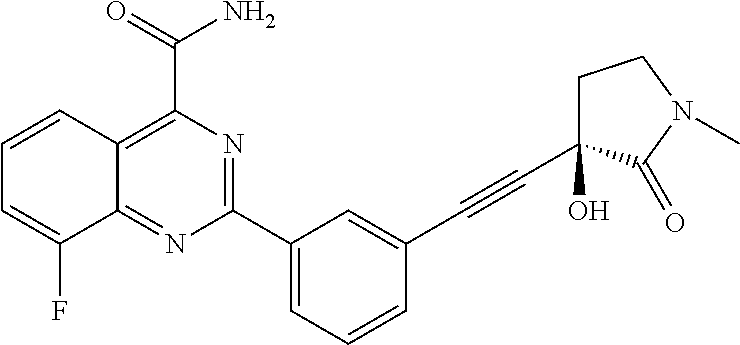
C12=C(C(=O)N)N=C(C3=CC=CC(C#CC4(O)CCN(C)C4=O)=C3)N=C1C(F)=CC=C2
